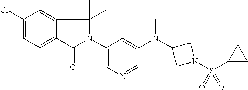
N1(C2=CN=CC(N(C3CN(S(C4CC4)(=O)=O)C3)C)=C2)C(C)(C)C2=CC(Cl)=CC=C2C1=O
